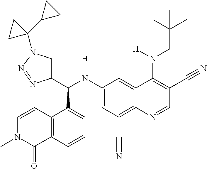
C1(N(C(C2=CN(C3(C4CC4)CC3)N=N2)C2=CC=CC3=C2C=CN(C)C3=O)[H])=CC(C#N)=C2C(=C1)C(N(CC(C)(C)C)[H])=C(C#N)C=N2
